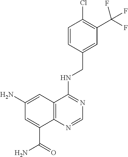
C1=C(CNC2=NC=NC3=C2C=C(N)C=C3C(=O)N)C=CC(Cl)=C1C(F)(F)F
